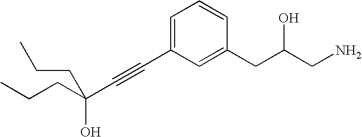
C(C#CC1=CC=CC(CC(CN)O)=C1)(CCC)(O)CCC
